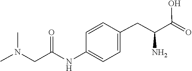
N(C)(CC(NC1=CC=C(CC(C(O)=O)N)C=C1)=O)C
